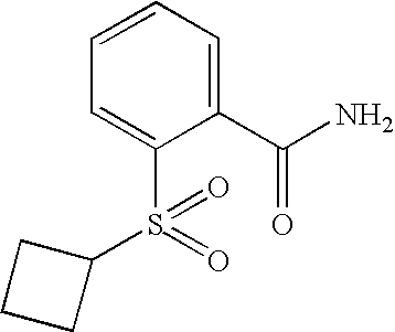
C1=C(S(=O)(=O)C2CCC2)C(C(N)=O)=CC=C1
